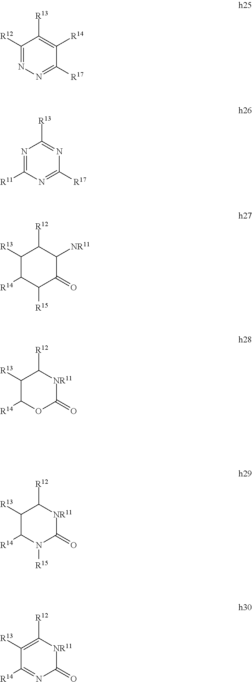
C1([R12])=NN=C([R17])C([R14])=C1[R13].N1=C([R11])N=C([R17])N=C1[R13].C1([R13])C([R14])C([R15])C(=O)C([NR11])C1[R12].C1([R13])C([R14])OC(=O)[NR11]C1[R12].C1([R13])C([R14])N([R15])C(=O)[NR11]C1[R12].C1([R13])=C([R12])[NR11]C(=O)N=C1[R14]
